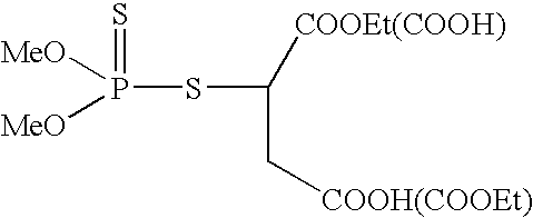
P(SC([COOEt(COOH)])C[COOH(COOEt)])(=S)([MeO])[MeO]
